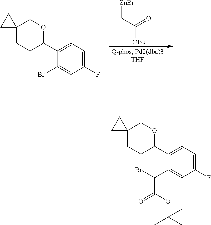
[ZnBr]CC(=O)[OBu].C1(C2CCC3(CO2)CC3)=CC=C(F)C=C1Br.C1(C2CCC3(CO2)CC3)=CC=C(F)C=C1C(Br)C(OC(C)(C)C)=O
